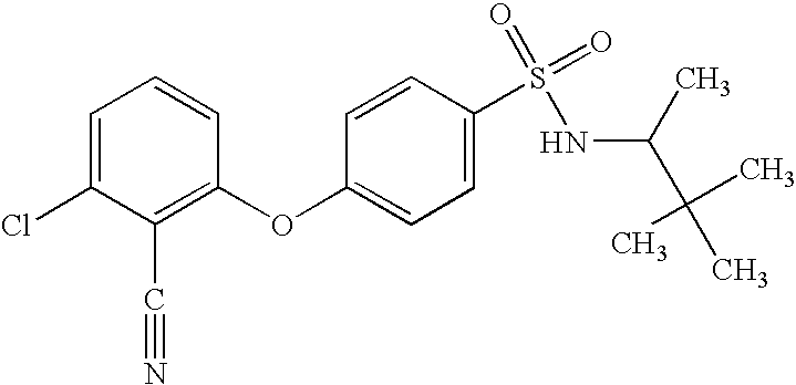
C1=CC(OC2=CC=C(S(=O)(=O)NC(C)C(C)(C)C)C=C2)=C(C#N)C(Cl)=C1
